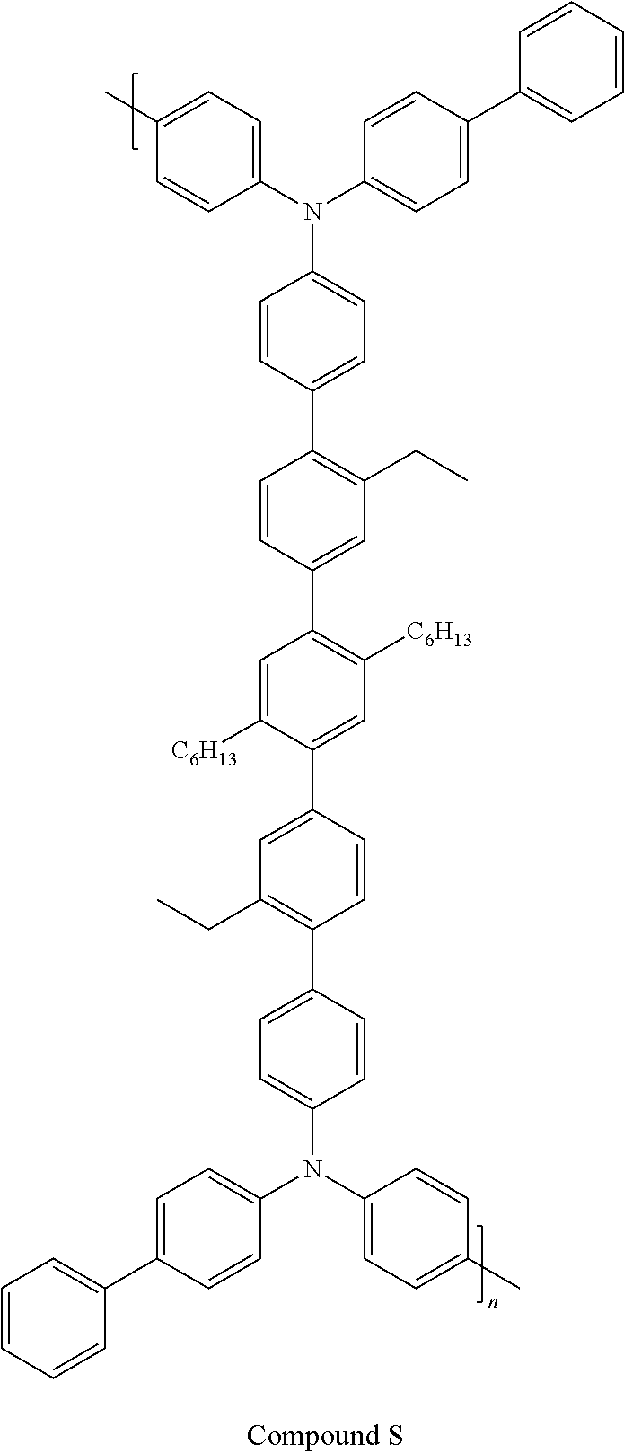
C1=CC(C2=C(CC)C=C(C3=C([C6H13])C=C(C4=CC(CC)=C(C5=CC=C(N(C6=CC=C(C7=CC=CC=C7)C=C6)C6=CC=C(C)C=C6)C=C5)C=C4)C([C6H13])=C3)C=C2)=CC=C1N(C1=CC=C(C2=CC=CC=C2)C=C1)C1=CC=C(C)C=C1
